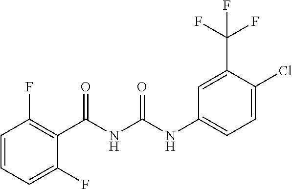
C(NC1=CC=C(Cl)C(C(F)(F)F)=C1)(=O)NC(=O)C1=C(F)C=CC=C1F
